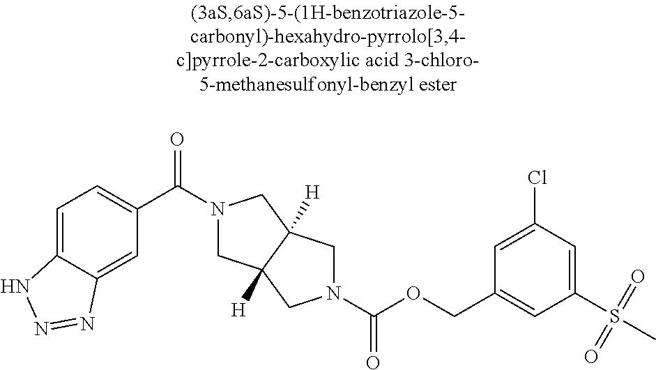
C1=C2C(=CC(C(N3CC4([H])C([H])(C3)CN(C(OCC3=CC(S(C)(=O)=O)=CC(Cl)=C3)=O)C4)=O)=C1)N=NN2
